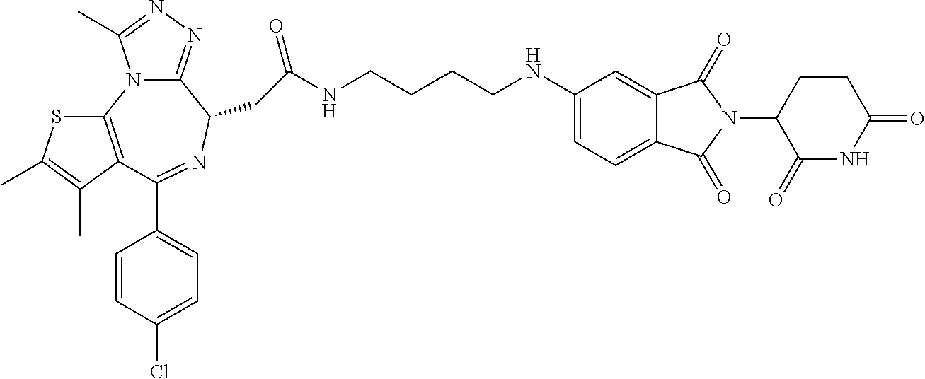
C12=NN=C(C)N1C1=C(C(C3=CC=C(Cl)C=C3)=NC2CC(NCCCCNC2=CC=C3C(=C2)C(=O)N(C2C(=O)NC(=O)CC2)C3=O)=O)C(C)=C(C)S1
